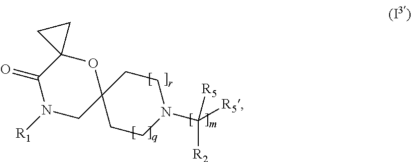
C12(C(=O)N([R1])CC3(O1)CCN(C([R5])([R5])[R2])CC3)CC2
